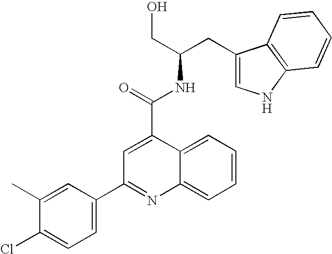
C1(Cl)=CC=C(C2=NC3=CC=CC=C3C(C(=O)NC(CC3=CNC4=C3C=CC=C4)CO)=C2)C=C1C
